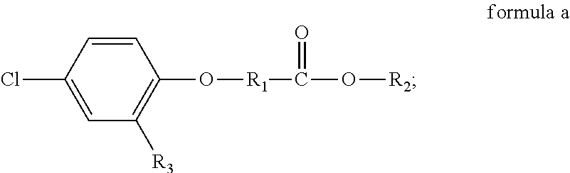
C1=CC(Cl)=CC([R3])=C1O[R1]C(=O)O[R2]
